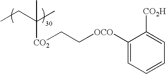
CCC(C)([CO2]CC[OCO]C1=CC=CC=C1[CO2H])C
